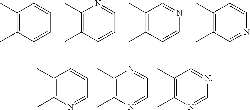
C1(C)=C(C)C=CC=C1.C1(C)=C(C)C=CC=N1.C1(C)=C(C)C=CN=C1.C1(C)=C(C)C=NC=C1.C1(C)=C(C)N=CC=C1.C1(C)=C(C)N=CC=N1.C1(C)=C(C)N=CN=C1
